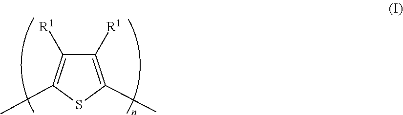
C1([R1])=C(C)SC(C)=C1[R1]
